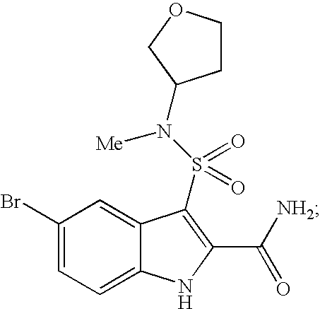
C1(Br)=CC=C2C(=C1)C(S(N([Me])C1CCOC1)(=O)=O)=C(C([NH2])=O)N2
